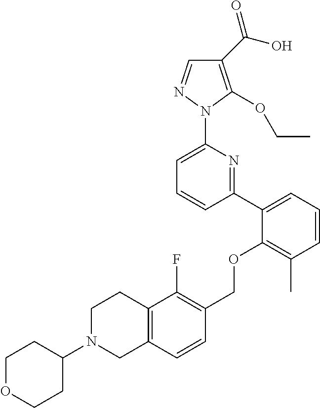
C1(C(O)=O)=C(OCC)N(C2=CC=CC(C3=CC=CC(C)=C3OCC3=C(F)C4=C(C=C3)CN(C3CCOCC3)CC4)=N2)N=C1
